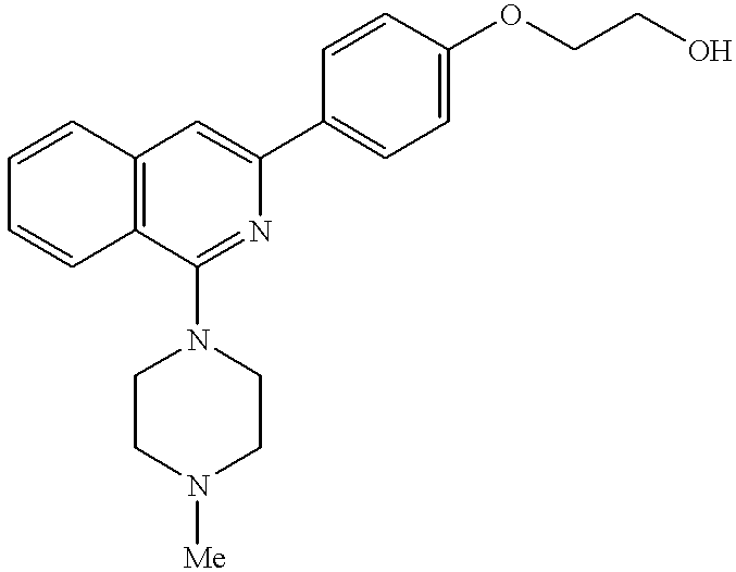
C1=CC2=C(C=C1)C(N1CCN([Me])CC1)=NC(C1=CC=C(OCCO)C=C1)=C2
